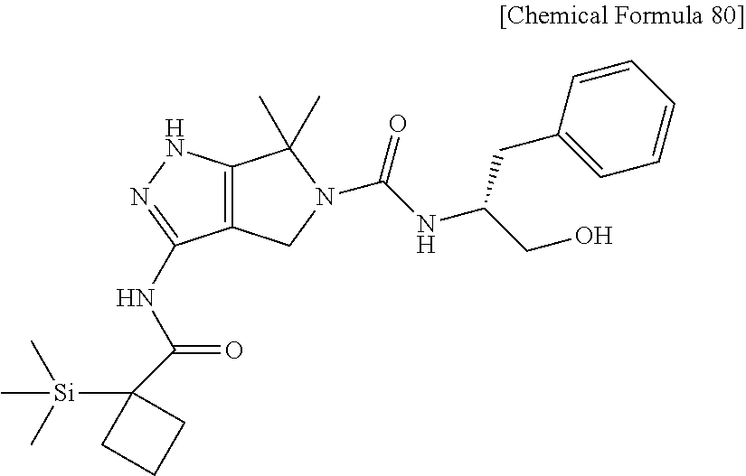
C12=C(NN=C1NC(=O)C1([Si](C)(C)C)CCC1)C(C)(C)N(C(=O)NC(CO)CC1=CC=CC=C1)C2
